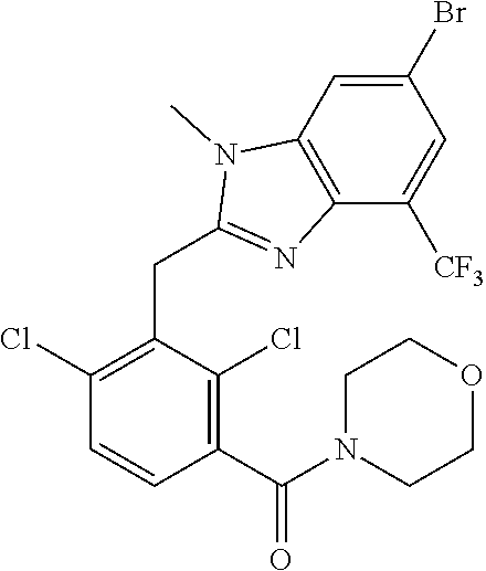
C1(Cl)=C(CC2=NC3=C(N2C)C=C(Br)C=C3[CF3])C(Cl)=C(C(N2CCOCC2)=O)C=C1
